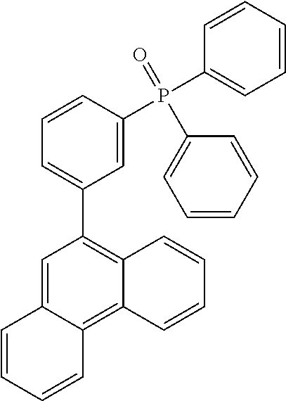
C1=CC=CC2=C3C(=C(C4=CC=CC(P(C5=CC=CC=C5)(=O)C5=CC=CC=C5)=C4)C=C12)C=CC=C3
